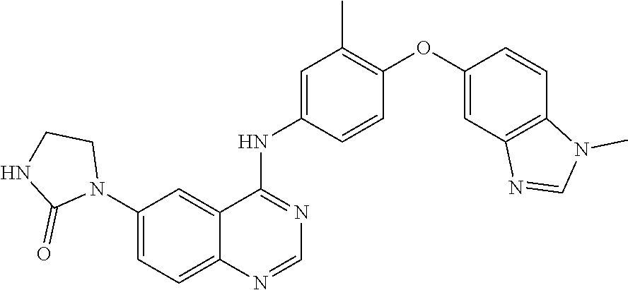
C1=C(N2CCNC2=O)C=C2C(=C1)N=CN=C2NC1=CC(C)=C(OC2=CC3=C(C=C2)N(C)C=N3)C=C1
